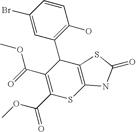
C1(C(=O)OC)=C(C(=O)OC)SC2=C(C1C1=C(O)C=CC(Br)=C1)SC(=O)N2
